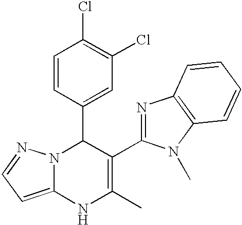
C1=CC(C2N3C(=CC=N3)NC(C)=C2C2=NC3=C(N2C)C=CC=C3)=CC(Cl)=C1Cl
